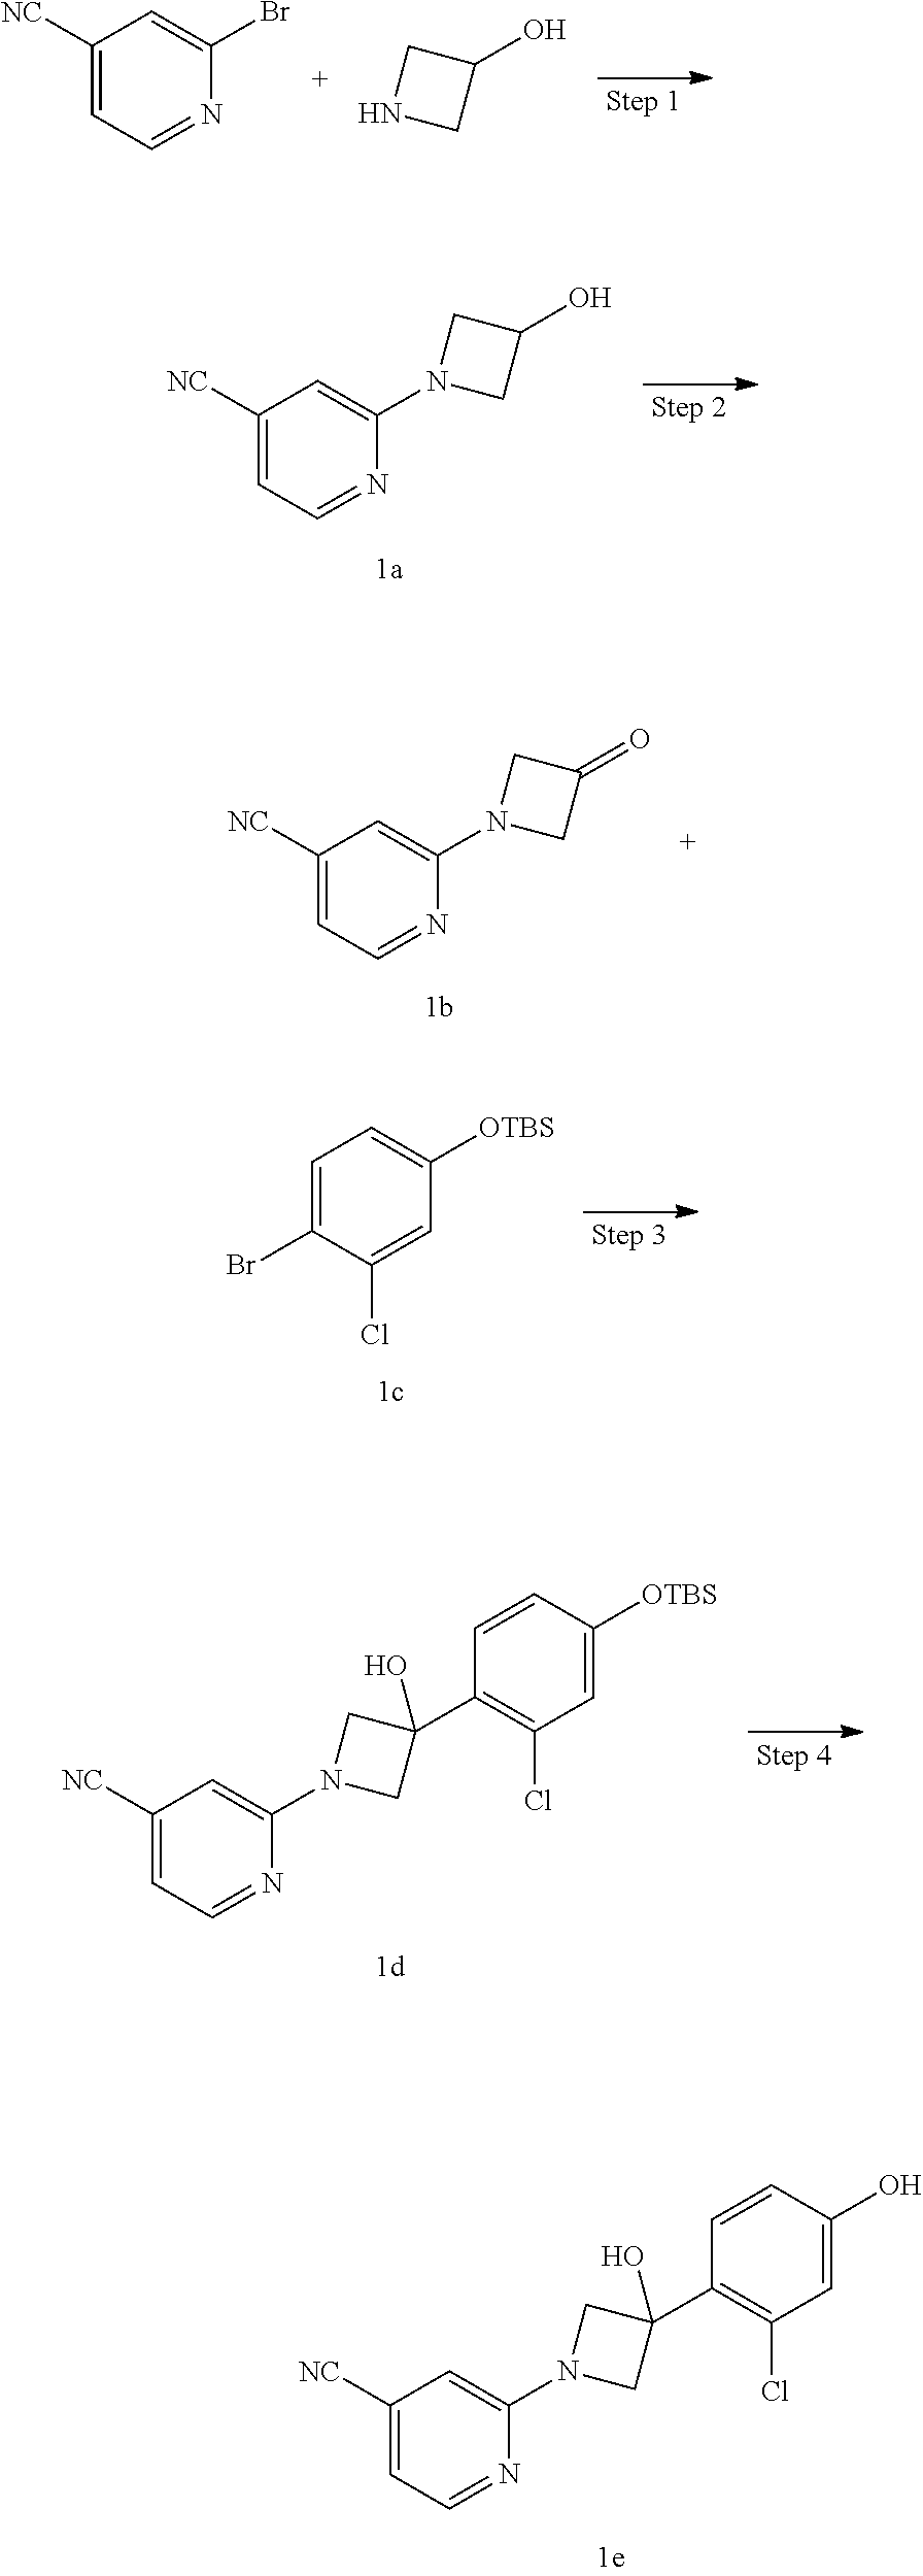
C1([NC])=CC=NC(Br)=C1.C1NCC1O.C1([NC])=CC=NC(N2CC(O)C2)=C1.C1([NC])=CC=NC(N2CC(=O)C2)=C1.C1=C(Br)C(Cl)=CC([OTBS])=C1.C1([NC])=CC=NC(N2CC(C3=C(Cl)C=C([OTBS])C=C3)(O)C2)=C1.C1([NC])=CC=NC(N2CC(C3=C(Cl)C=C(O)C=C3)(O)C2)=C1
